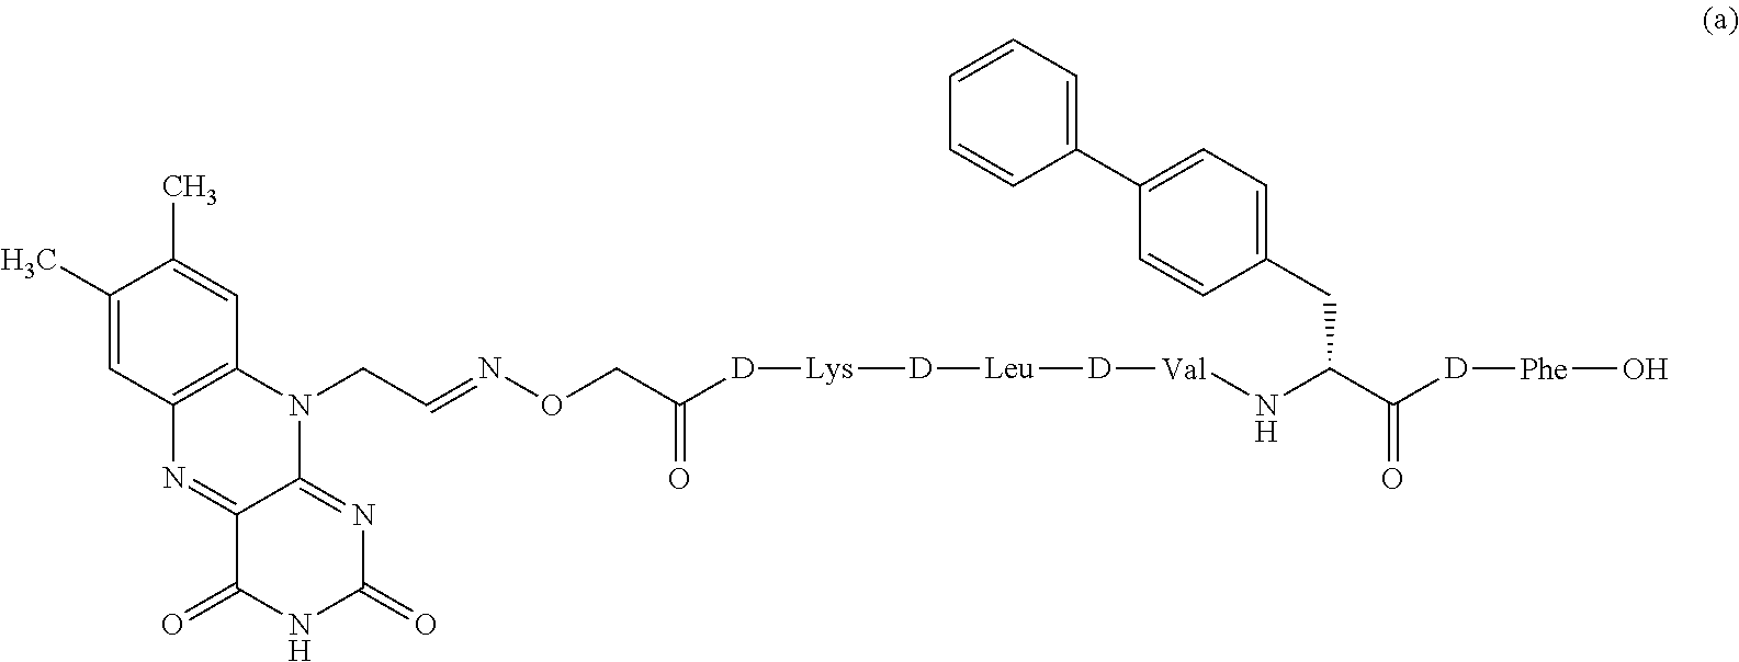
C1(C)=CC2=C(C=C1C)N(CC=NOCC([D][Lys][D][Leu][D][Val]NC(CC1=CC=C(C3=CC=CC=C3)C=C1)C(=O)[D][Phe]O)=O)C1=NC(=O)NC(=O)C1=N2
